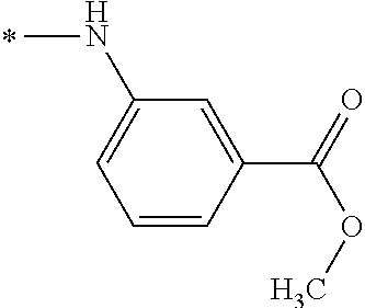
CNC1=CC=CC(C(=O)OC)=C1
